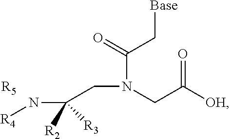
N(CC([OH])=O)(CC(N[R4])([R2])[R3])C(=O)C[Base].[R5]
